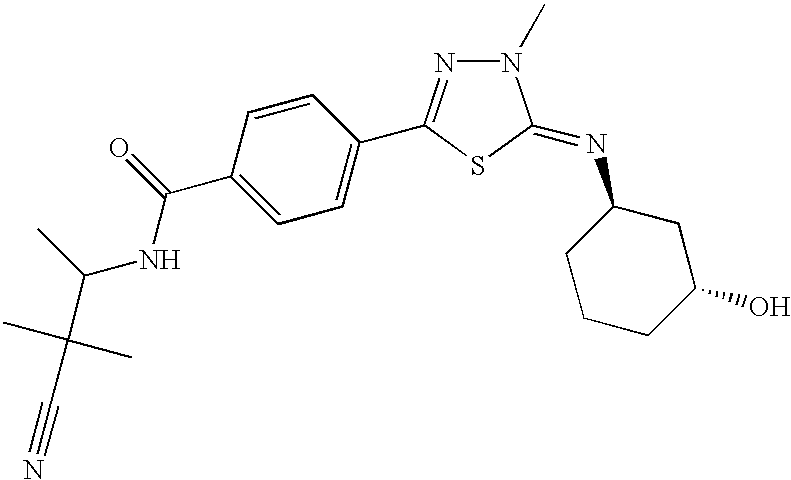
C1=C(C(NC(C)C(C#N)(C)C)=O)C=CC(C2=NN(C)C(=NC3CCCC(O)C3)S2)=C1
